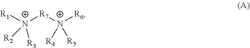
[R1][N+]([R7][N+]([R6])([R4])[R5])([R3])[R2]
